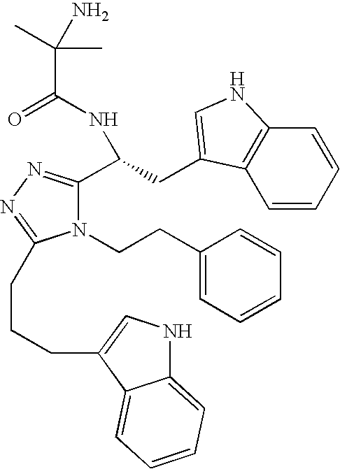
N1(CCC2=CC=CC=C2)C(C(CC2=CNC3=C2C=CC=C3)NC(=O)C(C)(C)N)=NN=C1CCCC1=CNC2=CC=CC=C21
